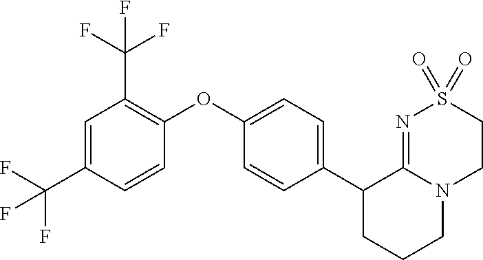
C1(OC2=C(C(F)(F)F)C=C(C(F)(F)F)C=C2)=CC=C(C2CCCN3C2=NS(=O)(=O)CC3)C=C1
